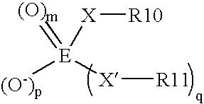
[X]([R11])[E]([(O-)p])(=[(O)m])[X][R10]
